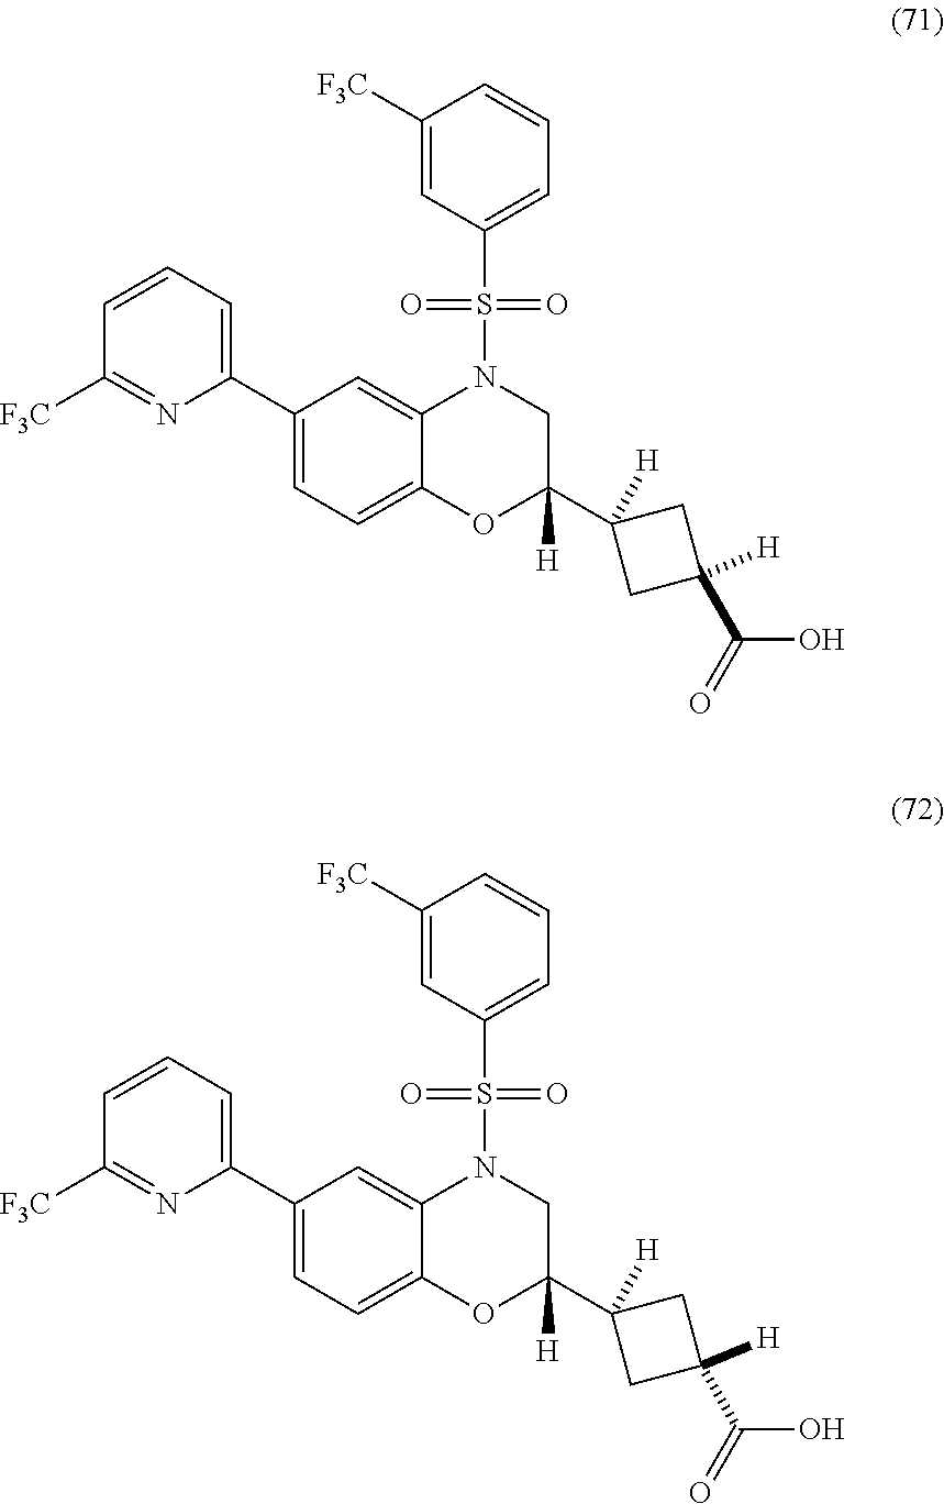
C1C(C2([H])CC(C(=O)O)([H])C2)([H])OC2=CC=C(C3=CC=CC([F3C])=N3)C=C2N1S(C1=CC=CC([F3C])=C1)(=O)=O.C1C(C2([H])CC(C(=O)O)([H])C2)([H])OC2=CC=C(C3=CC=CC([F3C])=N3)C=C2N1S(C1=CC=CC([F3C])=C1)(=O)=O
